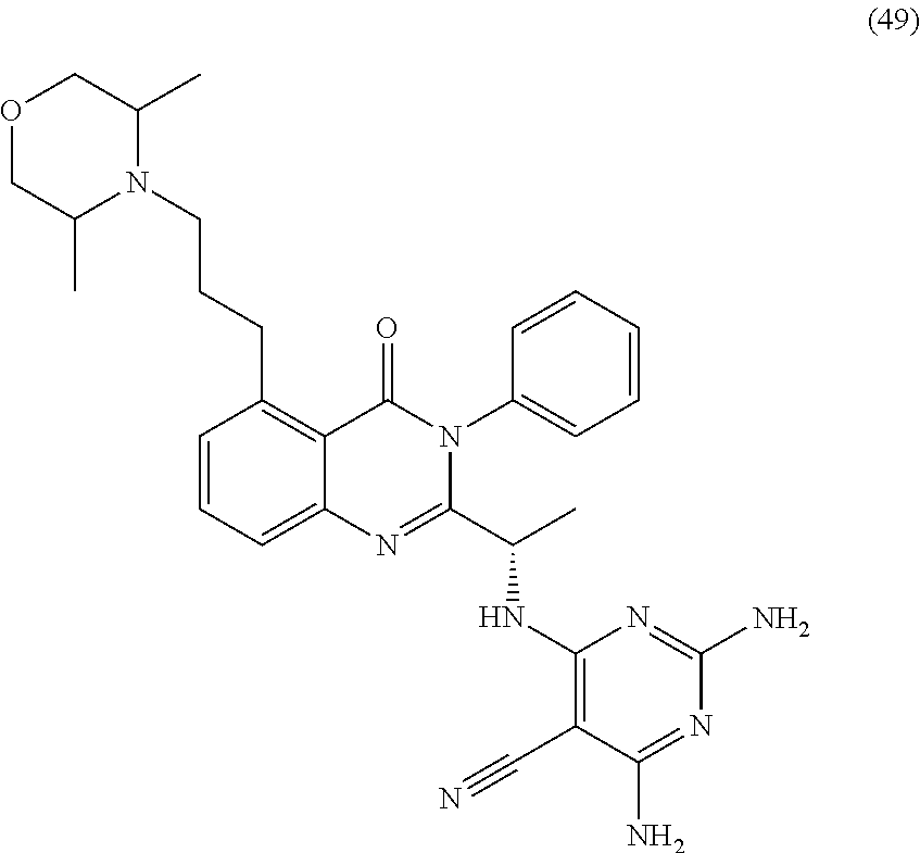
C1=CC=C2C(=C1CCCN1C(C)COCC1C)C(=O)N(C1=CC=CC=C1)C(C(C)NC1=C(C#N)C(N)=NC(N)=N1)=N2
